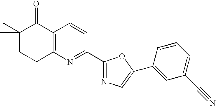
C1(C)(C)CCC2=C(C1=O)C=CC(C1=NC=C(C3=CC(C#N)=CC=C3)O1)=N2
